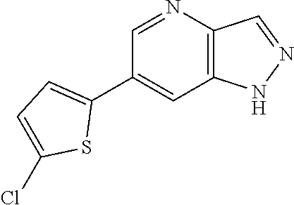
C1(C2=CC=C(Cl)S2)=CC2=C(C=NN2)N=C1
